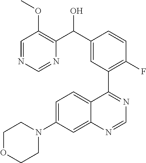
C1=NC=NC(C(C2=CC(C3=NC=NC4=CC(N5CCOCC5)=CC=C34)=C(F)C=C2)O)=C1OC
